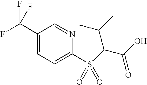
C1(C(F)(F)F)=CC=C(S(=O)(=O)C(C(O)=O)C(C)C)N=C1
